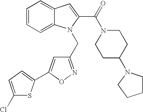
C1(Cl)=CC=C(C2=CC(CN3C4=CC=CC=C4C=C3C(N3CCC(N4CCCC4)CC3)=O)=NO2)S1
